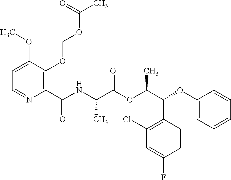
C1=C(OC)C(OCOC(C)=O)=C(C(NC(C(OC(C(OC2=CC=CC=C2)C2=C(Cl)C=C(F)C=C2)C)=O)C)=O)N=C1
